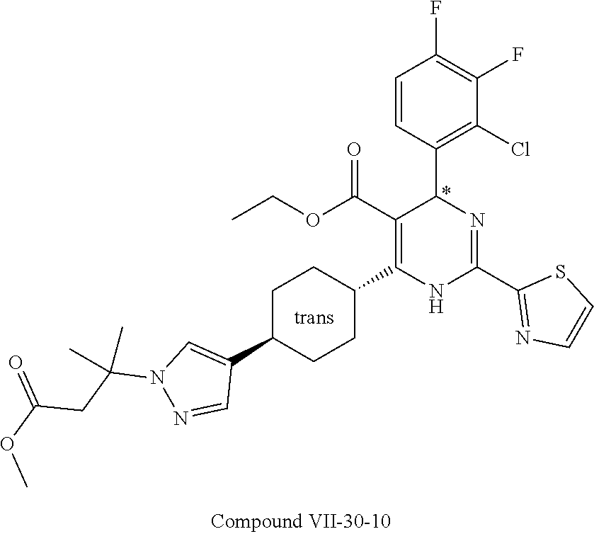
C1(F)=C(F)C=CC(C2N=C(C3=NC=CS3)NC(C3CCC(C4=CN(C(CC(OC)=O)(C)C)N=C4)CC3)=C2C(OCC)=O)=C1Cl
